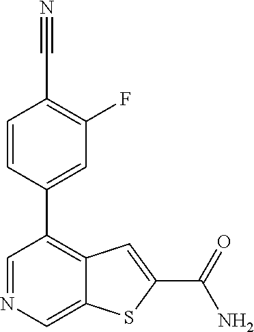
C1=NC=C2C(=C1C1=CC(F)=C(C#N)C=C1)C=C(C(=O)N)S2
